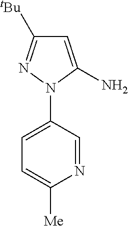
N1=CC(N2N=C([tBu])C=C2N)=CC=C1[Me]
